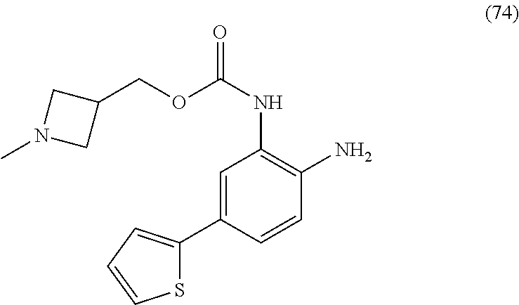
S1C(C2=CC(NC(=O)OCC3CN(C)C3)=C(N)C=C2)=CC=C1
